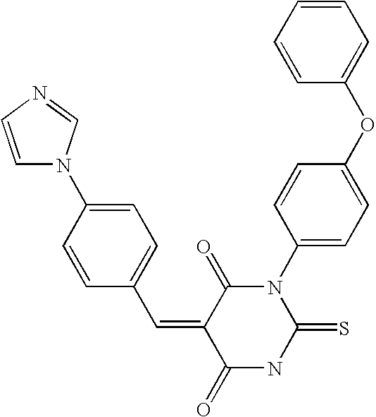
C1=CN=CN1C1=CC=C(C=C2C(=O)NC(=S)N(C3=CC=C(OC4=CC=CC=C4)C=C3)C2=O)C=C1
